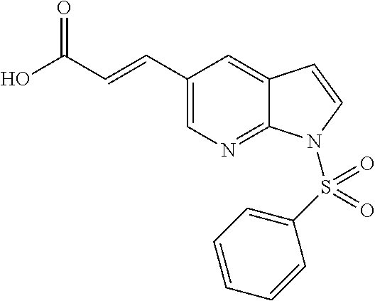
OC(C=CC1=CN=C2C(=C1)C=CN2S(C1=CC=CC=C1)(=O)=O)=O
